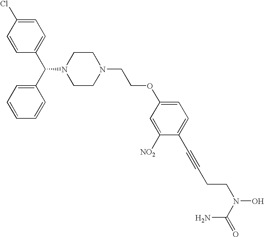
C1=CC(C(C2=CC=CC=C2)N2CCN(CCOC3=CC=C(C#CCCN(O)C(=O)N)C([NO2])=C3)CC2)=CC=C1Cl
